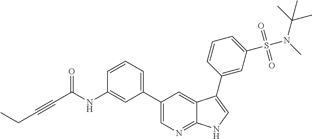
C(C(NC1=CC(C2=CN=C3C(=C2)C(C2=CC(S(N(C(C)(C)C)C)(=O)=O)=CC=C2)=CN3)=CC=C1)=O)#CCC
